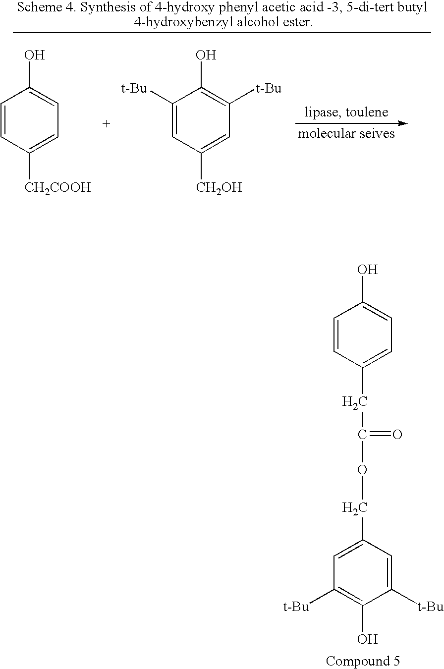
C1=CC(CC(=O)OCC2=CC([t-Bu])=C(O)C([t-Bu])=C2)=CC=C1O.C1([t-Bu])=CC([CH2OH])=CC([t-Bu])=C1O.C1=CC([CH2COOH])=CC=C1O
